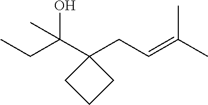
C(=C(C)C)CC1(C(CC)(O)C)CCC1
